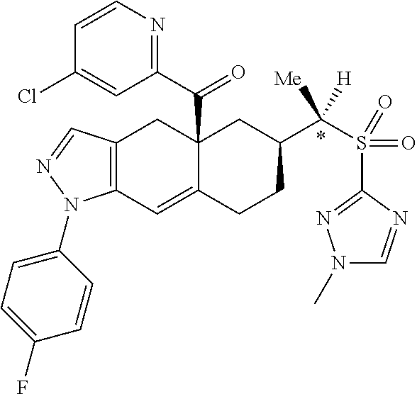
C12(C(C3=NC=CC(Cl)=C3)=O)C(=CC3=C(C1)C=NN3C1=CC=C(F)C=C1)CCC(C(S(C1=NN(C)C=N1)(=O)=O)([Me])[H])C2
